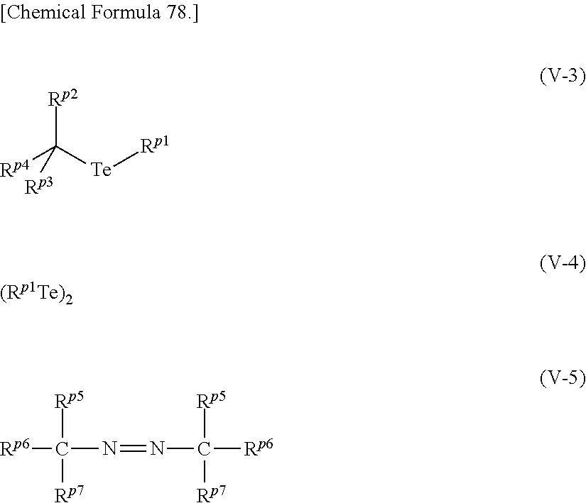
[Rp4]C([Te][Rp1])([Rp2])[Rp3].N(=NC([Rp5])([Rp6])[Rp7])C([Rp6])([Rp5])[Rp7]
